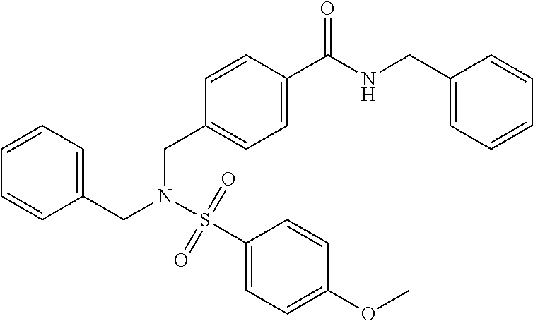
C1=CC=C(CN(S(=O)(=O)C2=CC=C(OC)C=C2)CC2=CC=C(C(NCC3=CC=CC=C3)=O)C=C2)C=C1
